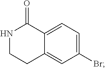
N1CCC2=CC(Br)=CC=C2C1=O
